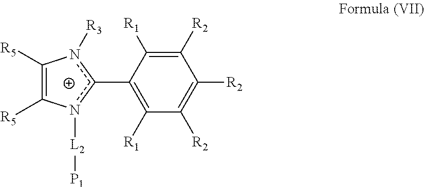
C1([R5])=C([R5])n([R3])c(C2=C([R1])C([R2])=C([R2])C([R2])=C2[R1])n1[L2][P1]
